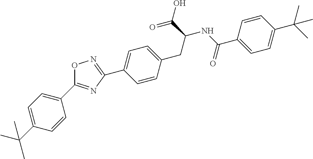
C(C)(C)(C1=CC=C(C2=NC(C3=CC=C(CC(C(O)=O)NC(=O)C4=CC=C(C(C)(C)C)C=C4)C=C3)=NO2)C=C1)C
